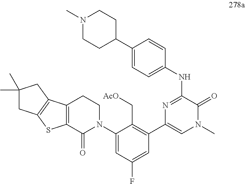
C1(N2CCC3=C(C2=O)SC2=C3CC(C)(C)C2)=CC(F)=CC(C2=CN(C)C(=O)C(NC3=CC=C(C4CCN(C)CC4)C=C3)=N2)=C1C[AcO]
